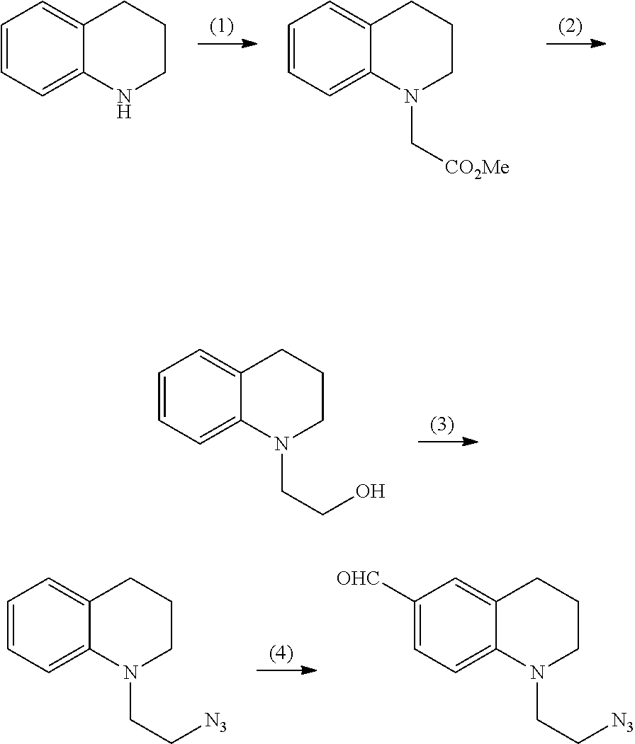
C1=CC=C2C(=C1)CCCN2CCO.C1=CC=C2C(=C1)CCCN2CC[N3].C1([OHC])=CC=C2C(=C1)CCCN2CC[N3].C1=CC=C2C(=C1)CCCN2.C1=CC=C2C(=C1)CCCN2C[CO2Me]
